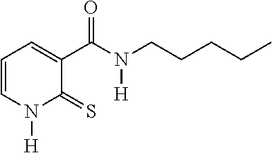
C1=CN([H])C(=S)C(C(N(CCCCC)[H])=O)=C1
